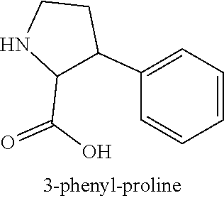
C1(C(O)=O)C(C2=CC=CC=C2)CCN1
